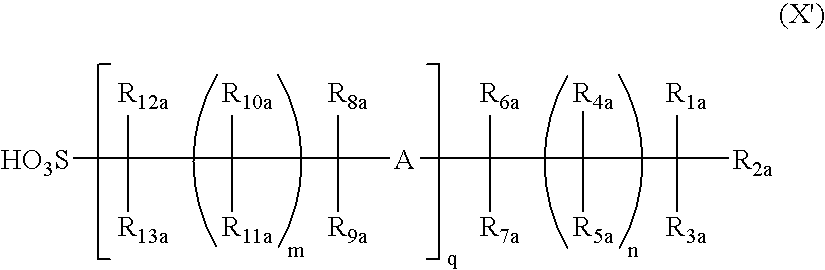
[HO3S]C([R12a])([R13a])C([R10a])([R11a])C([R8a])([R9a])[A]C([R6a])([R7a])C([R4a])([R5a])C([R1a])([R3a])[R2a]
